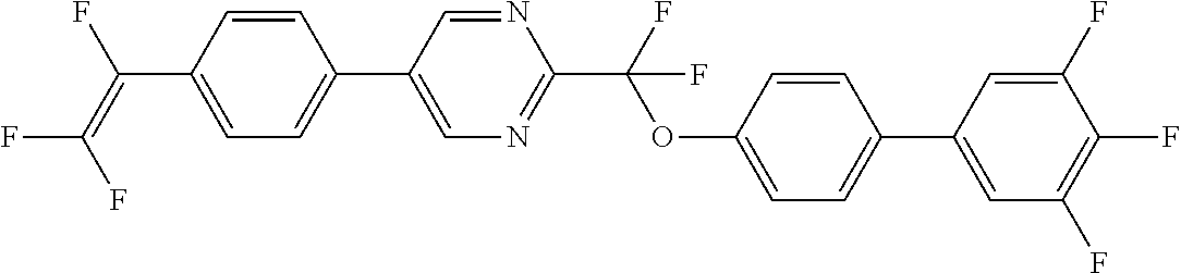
C1=CC(C(=C(F)F)F)=CC=C1C1=CN=C(C(OC2=CC=C(C3=CC(F)=C(F)C(F)=C3)C=C2)(F)F)N=C1
